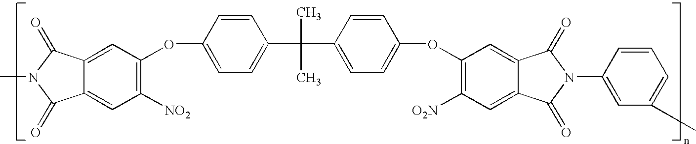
C12=CC(OC3=CC=C(C(C)(C)C4=CC=C(OC5=C([O2N])C=C6C(=C5)C(=O)N(C5=CC(C)=CC=C5)C6=O)C=C4)C=C3)=C([NO2])C=C1C(=O)N(C)C2=O
